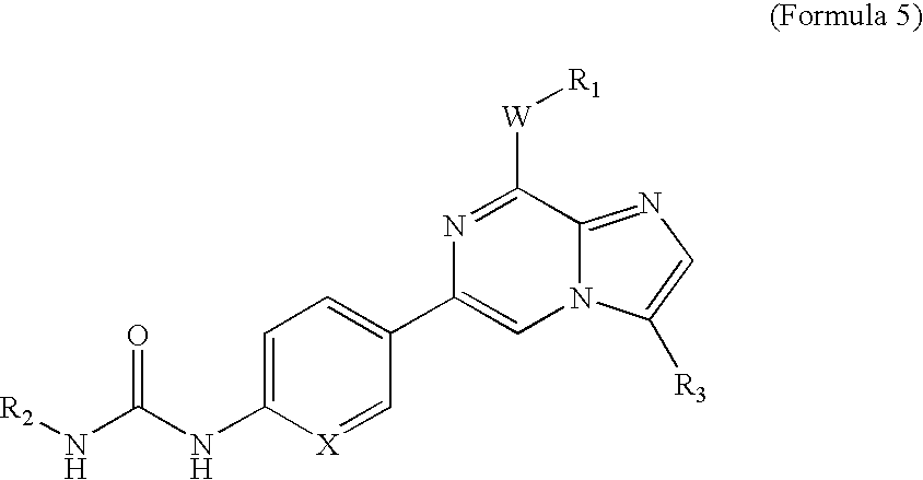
[X]1=CC(C2=CN3C(=NC=C3[R3])C([W][R1])=N2)=CC=C1NC(N[R2])=O
